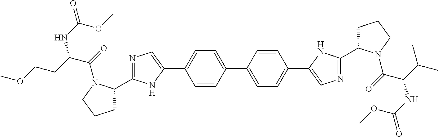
C1=CC(C2=CC=C(C3=CN=C(C4CCCN4C(=O)C(C(C)C)NC(=O)OC)N3)C=C2)=CC=C1C1=CN=C(C2CCCN2C(=O)C(NC(=O)OC)CCOC)N1
